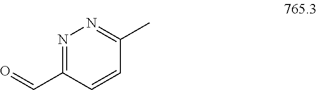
N1=C(C=O)C=CC(C)=N1
